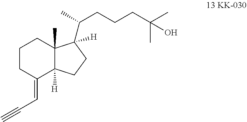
C1CC(=CC#C)C2([H])C(C)(C1)C(C(C)CCCC(C)(C)O)([H])CC2
